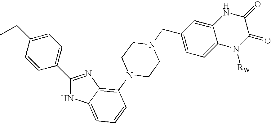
C1=CC(C2=NC3=C(N4CCN(CC5=CC=C6C(=C5)NC(=O)C(=O)N6[RW])CC4)C=CC=C3N2)=CC=C1CC
